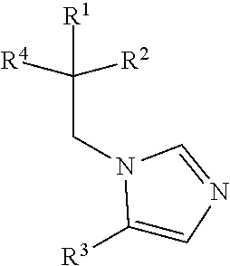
C1([R3])=CN=CN1CC([R2])([R4])[R1]
